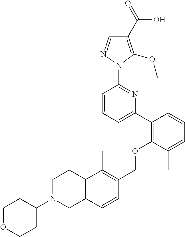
C1(C2=C(OCC3=C(C)C4=C(C=C3)CN(C3CCOCC3)CC4)C(C)=CC=C2)=CC=CC(N2N=CC(C(=O)O)=C2OC)=N1
